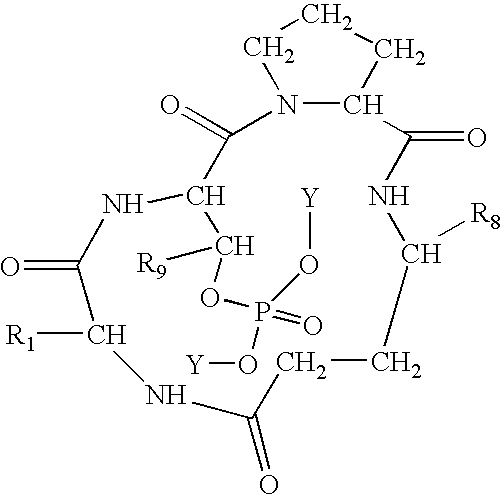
N12C(CCC1)C(=O)NC([R8])CCC(=O)NC([R1])C(=O)NC(C(OP(=O)(O[Y])O[Y])[R9])C2=O
